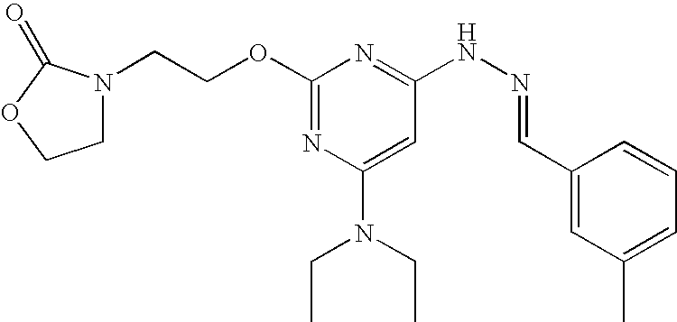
C1(OCCN2CCOC2=O)=NC(N(CC)CC)=CC(NN=CC2=CC(C)=CC=C2)=N1
